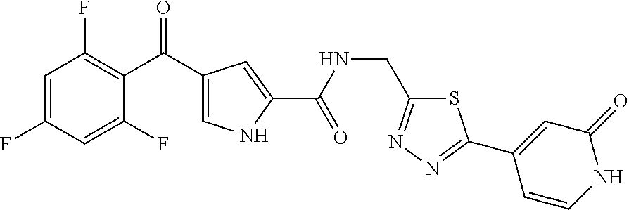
C1=C(F)C=C(F)C(C(=O)C2=CNC(C(NCC3=NN=C(C4=CC(=O)NC=C4)S3)=O)=C2)=C1F
